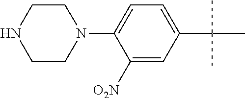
C1([O2N])=CC(C(C)(C)C)=CC=C1N1CCNCC1
